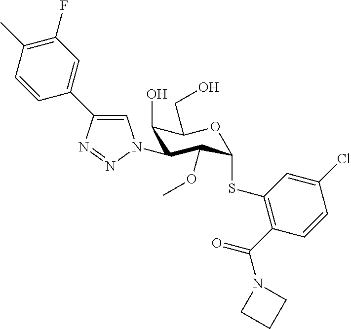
C1=C(C2=CN(C3C(O)C(CO)OC(SC4=C(C(N5CCC5)=O)C=CC(Cl)=C4)C3OC)N=N2)C=CC(C)=C1F
